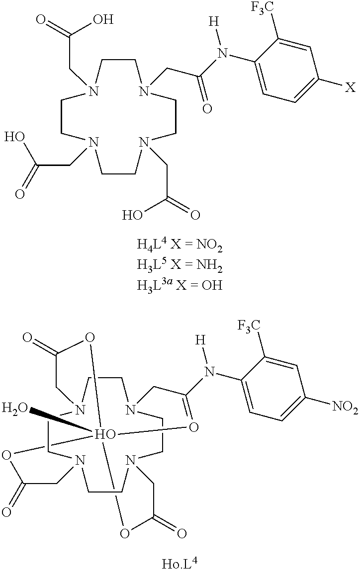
C1CN(CC(N(C2=CC=C([X])C=C2[F3C])[H])=O)CCN(CC(=O)O)CCN(CC(=O)O)CCN1CC(=O)O.C1CN2CCN3CCN4CCN1CC(=O)OO(O)(O=C(N(C1=CC=C([NO2])C=C1[F3C])[H])C2)(OC(=O)C4)OC(=O)C3
